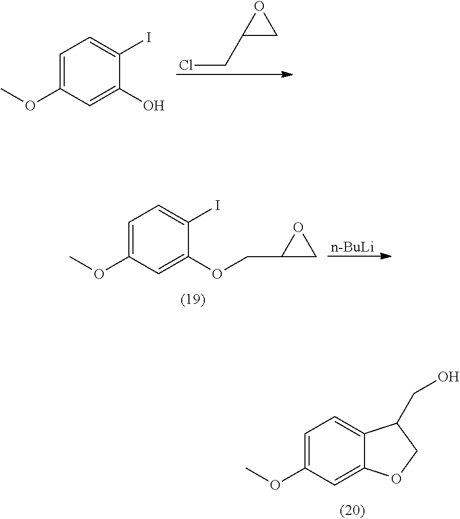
C1=C(OC)C=C2C(=C1)C(CO)CO2.ClCC1CO1.C1=C(OC)C=C(O)C(I)=C1.C1=C(OC)C=C(OCC2CO2)C(I)=C1.[n-BuLi]
